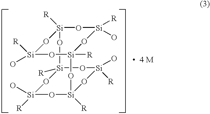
O1[Si]([R])(O)O[Si]2([R])O[Si]([R])(O)O[Si]1([R])O[Si]1([R])O[Si]([R])(O)O[Si]([R])(O2)O[Si]([R])(O)O1
